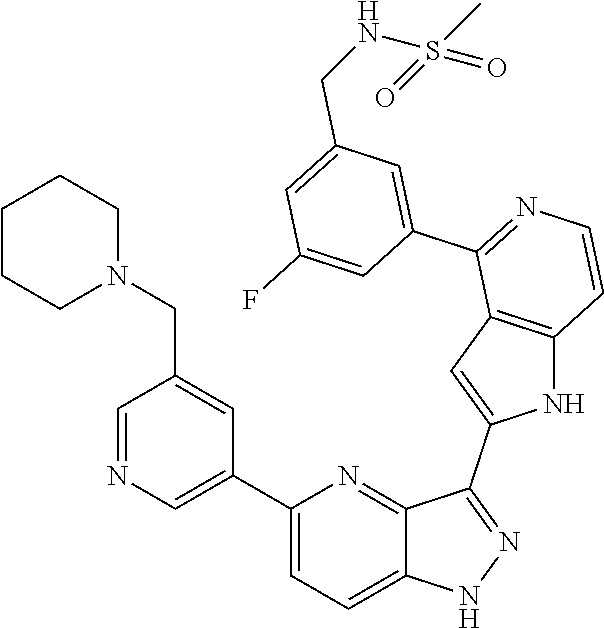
C1(C2=CN=CC(CN3CCCCC3)=C2)=CC=C2C(=N1)C(C1=CC3=C(N1)C=CN=C3C1=CC(CNS(C)(=O)=O)=CC(F)=C1)=NN2
